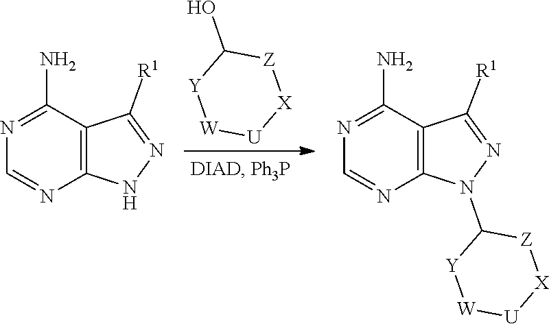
[Z]1C(O)[Y][W][U][X]1.N1=C(N)C2=C(N=C1)NN=C2[R1].N1(C2[Y][W][U][X][Z]2)N=C([R1])C2=C1N=CN=C2N
